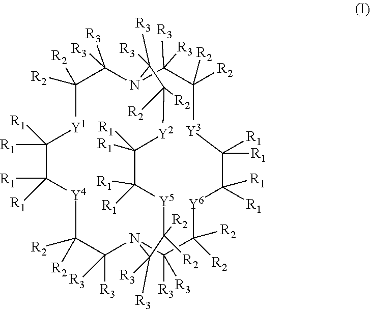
C1([R1])([R1])C([R1])([R1])[Y1]C([R2])([R2])C([R3])([R3])N2C([R3])([R3])C([R2])([R2])[Y3]C([R1])([R1])C([R1])([R1])[Y6]C([R2])([R2])C([R3])([R3])N(C([R3])([R3])C([R2])([R2])[Y4]1)C([R3])([R3])C([R2])([R2])[Y5]C([R1])([R1])C([R1])([R1])[Y2]C([R2])([R2])C2([R3])[R3]
